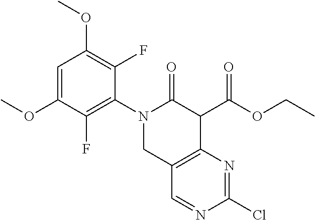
C12=C(N=C(Cl)N=C1)C(C(OCC)=O)C(=O)N(C1=C(F)C(OC)=CC(OC)=C1F)C2
